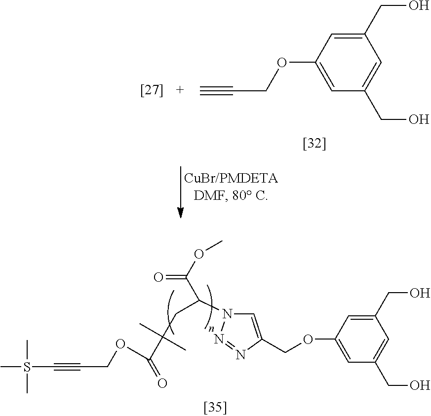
C1(CO)=CC(OCC#C)=CC(CO)=C1.C1(CO)=CC(OCC2=CN(C(C(OC)=O)CC(C)(C)C(OCC#CS(C)(C)C)=O)N=N2)=CC(CO)=C1
